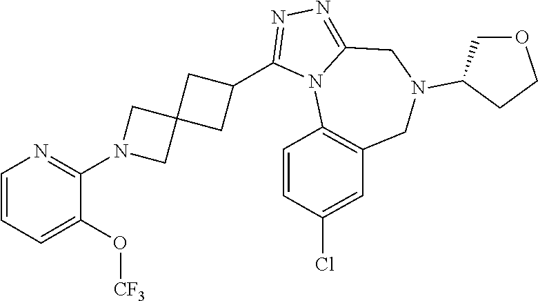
C1=CC=C(O[CF3])C(N2CC3(C2)CC(C2=NN=C4N2C2=C(CN(C5COCC5)C4)C=C(Cl)C=C2)C3)=N1
